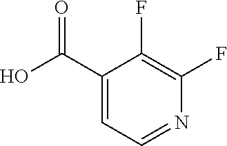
C1=C(C(O)=O)C(F)=C(F)N=C1
